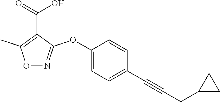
O1N=C(OC2=CC=C(C#CCC3CC3)C=C2)C(C(=O)O)=C1C
